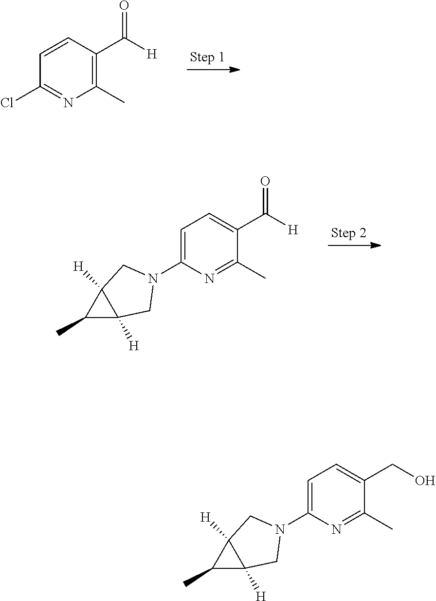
C1=CC(C([H])=O)=C(C)N=C1Cl.C1=C(N2CC3([H])C([H])(C2)C3C)N=C(C)C(C([H])=O)=C1.C1=C(N2CC3([H])C([H])(C2)C3C)N=C(C)C(CO)=C1
